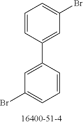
C1=CC(C2=CC(Br)=CC=C2)=CC(Br)=C1
